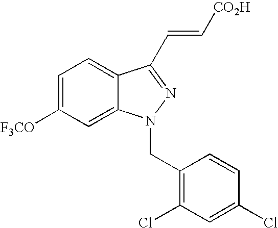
C1=C([F3CO])C=C2C(=C1)C(C=C[CO2H])=NN2CC1=C(Cl)C=C(Cl)C=C1
